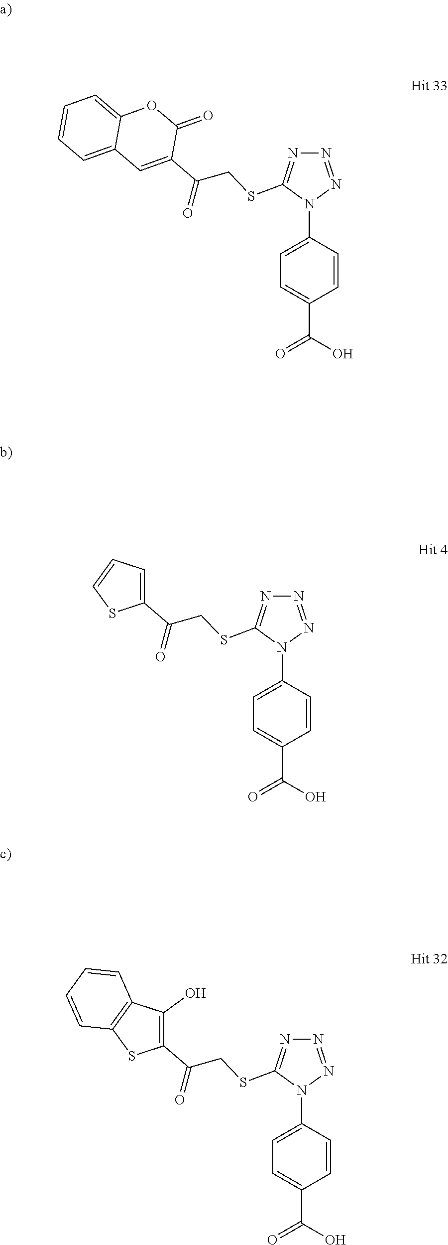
C1=C(C(O)=O)C=CC(N2C(SCC(C3=CC4=CC=CC=C4OC3=O)=O)=NN=N2)=C1.C1=C(C(O)=O)C=CC(N2C(SCC(C3=CC=CS3)=O)=NN=N2)=C1.C1=C(C(O)=O)C=CC(N2C(SCC(C3=C(O)C4=C(S3)C=CC=C4)=O)=NN=N2)=C1
